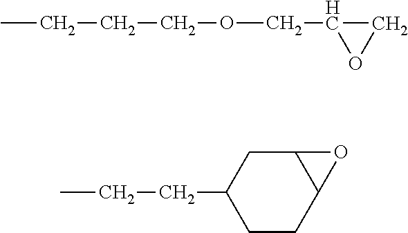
CCCCOCC1OC1.CCCC1CCC2C(C1)O2
